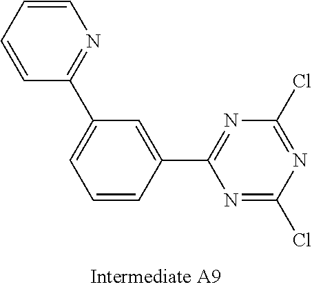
N1=C(C2=CC(C3=NC=CC=C3)=CC=C2)N=C(Cl)N=C1Cl
